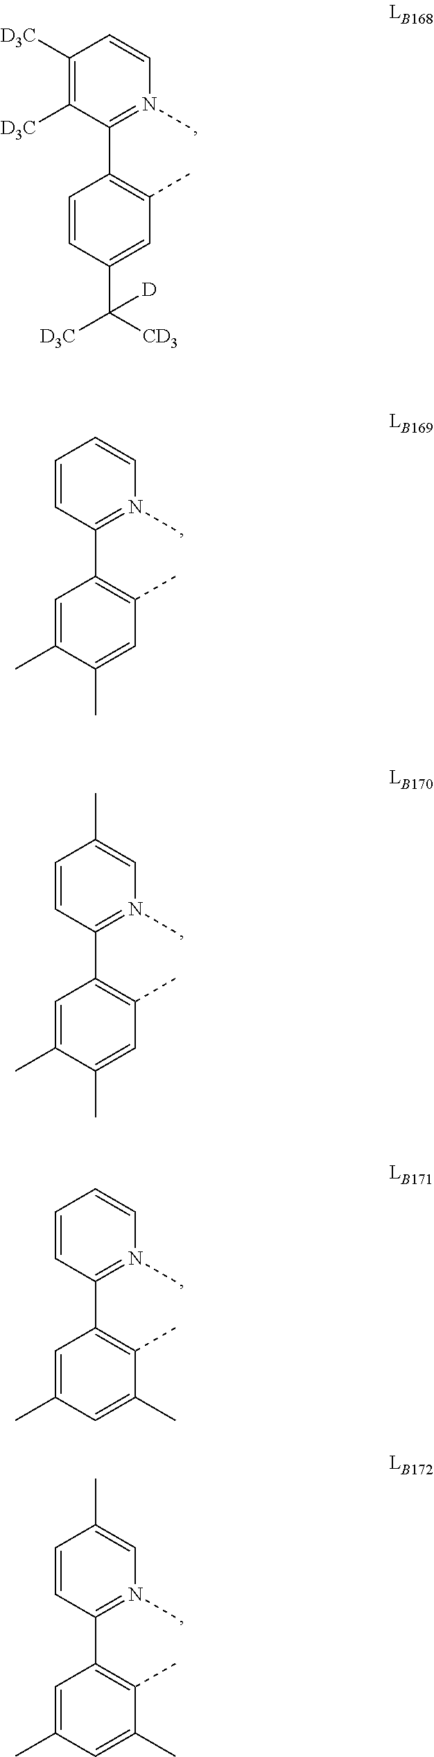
C1([D3C])=C([D3C])C(C2=C(C)C=C(C([CD3])([D3C])[D])C=C2)=N(C)C=C1.C1=CC(C2=C(C)C=C(C)C(C)=C2)=N(C)C=C1.C1=CC(C2=C(C)C=C(C)C(C)=C2)=N(C)C=C1C.C1=CC(C2=C(C)C(C)=CC(C)=C2)=N(C)C=C1.C1=CC(C2=C(C)C(C)=CC(C)=C2)=N(C)C=C1C
